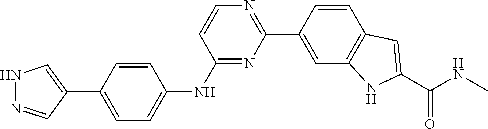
C1=CC(C2=NC=CC(NC3=CC=C(C4=CNN=C4)C=C3)=N2)=CC2=C1C=C(C(NC)=O)N2
